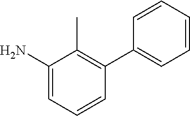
C1(N)=CC=CC(C2=CC=CC=C2)=C1C
